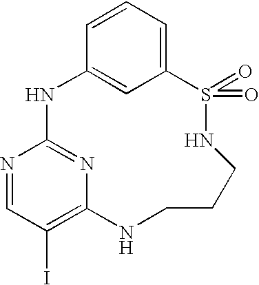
C12=CC=CC(=C1)NC1=NC(=C(I)C=N1)NCCCNS2(=O)=O
